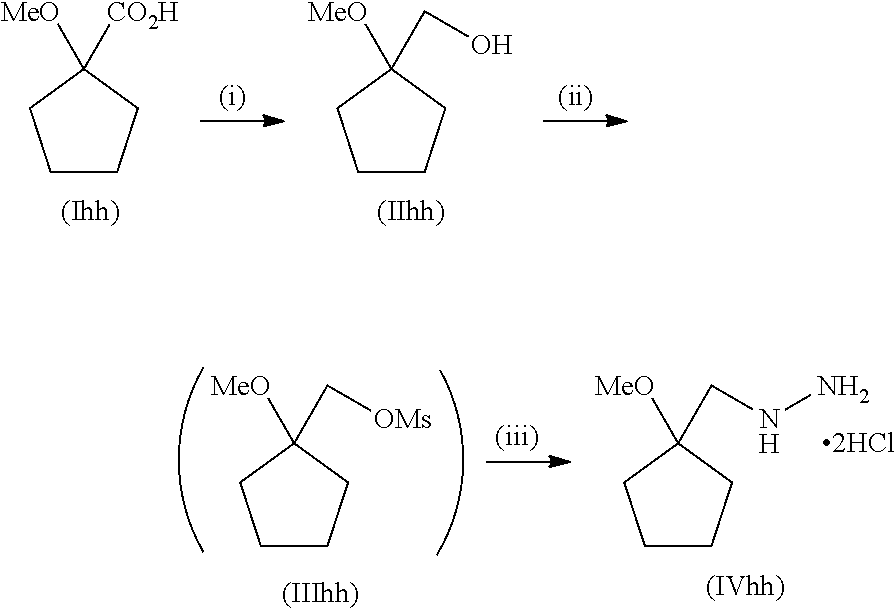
C1CCC([MeO])([CO2H])C1.C1CCC([MeO])(CO)C1.C1CCC([MeO])(C[OMs])C1.C1CCC([MeO])(CNN)C1
